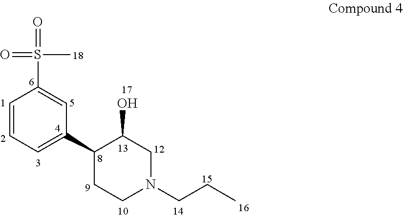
C1=CC=C(C2CCN(CCC)CC2O)C=C1S(=O)(C)=O
